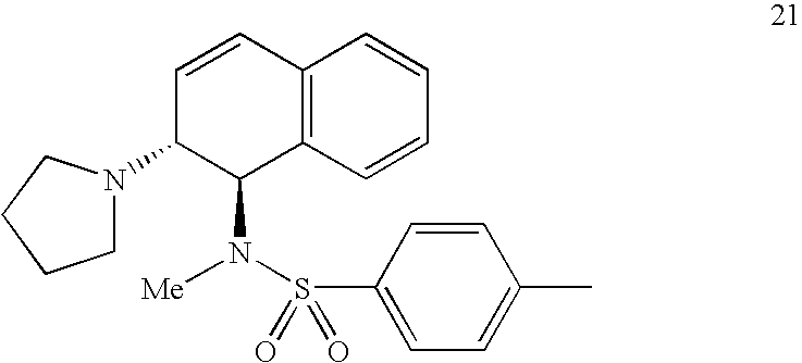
C12=C(C=CC=C1)C(N(S(=O)(=O)C1=CC=C(C)C=C1)[Me])C(N1CCCC1)C=C2
